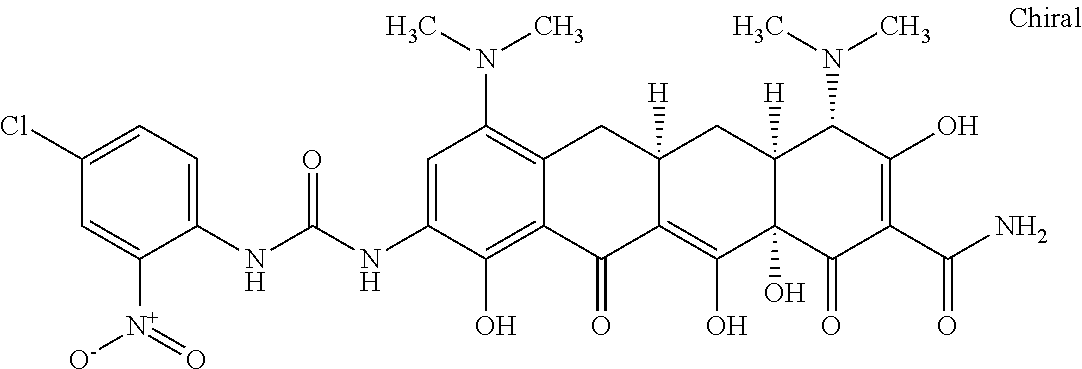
C1=C(NC(NC2=CC=C(Cl)C=C2[N+](=O)[O-])=O)C(O)=C2C(=C1N(C)C)CC1([H])C(=C(O)C3(O)C([H])(C1)C(N(C)C)C(O)=C(C(N)=O)C3=O)C2=O
